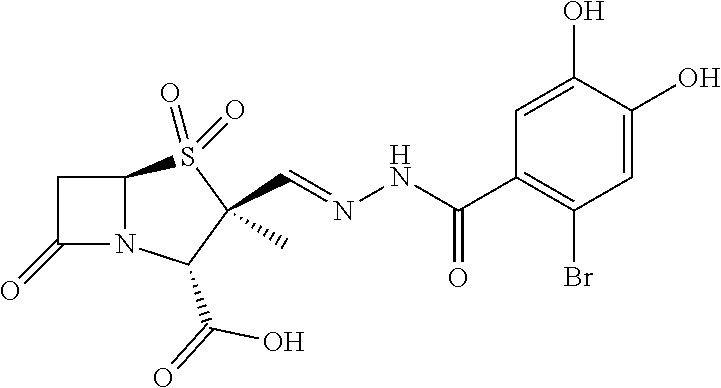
C(NN=CC1(C)S(=O)(=O)C2N(C1C(=O)O)C(=O)C2)(C1=C(Br)C=C(O)C(O)=C1)=O
